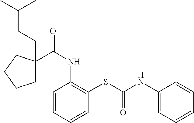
C1=CC=CC(SC(NC2=CC=CC=C2)=O)=C1NC(=O)C1(CCC(C)C)CCCC1
